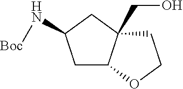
C1C2C(CO)(CC1N[Boc])CCO2
